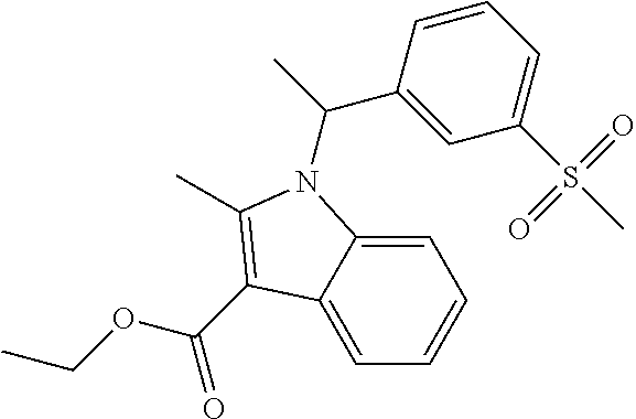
C(OCC)(=O)C1=C(C)N(C(C)C2=CC(S(C)(=O)=O)=CC=C2)C2=CC=CC=C21
